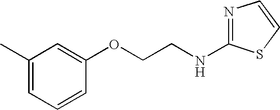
CC1=CC=CC(OCCNC2=NC=CS2)=C1
